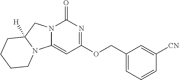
N12C(=CC(OCC3=CC=CC([CN])=C3)=NC1=O)N1C([H])(C2)CCCC1
